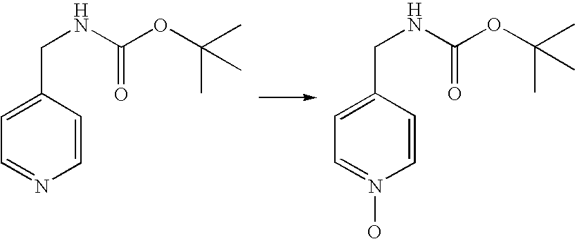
C1=NC=CC(CNC(=O)OC(C)(C)C)=C1.C1=N(O)C=CC(CNC(=O)OC(C)(C)C)=C1
